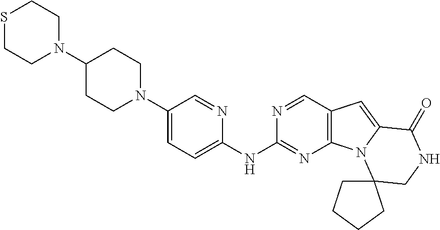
S1CCN(C2CCN(C3=CC=C(NC4=NC5=C(C=N4)C=C4N5C5(CNC4=O)CCCC5)N=C3)CC2)CC1
